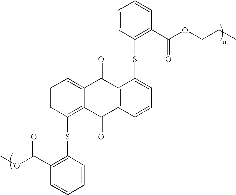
C1=CC(SC2=C(C(OC)=O)C=CC=C2)=C2C(=C1)C(=O)C1=C(C2=O)C=CC=C1SC1=C(C(OCCC)=O)C=CC=C1
